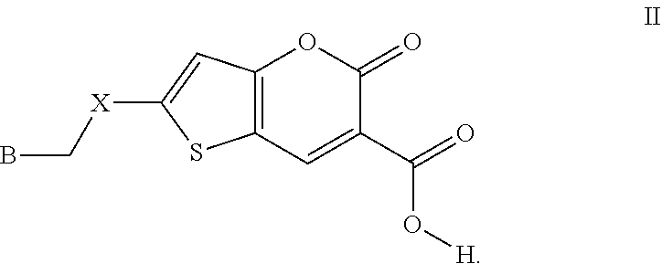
C1([X]CB)=CC2=C(S1)C=C(C(=O)O[H])C(=O)O2
